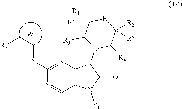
C1(NCC[R5])=NC2=C(C=N1)N([Y1])C(=O)N2N1C([R4])C([R2])([R])[E1]C([R])([R1])C1[R3].[W]
